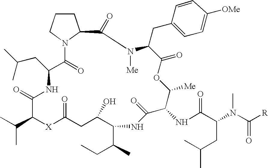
C1CCN2C1C(=O)N([Me])C(CC1=CC=C([OMe])C=C1)C(=O)OC([Me])C(NC(C(CC(C)C)N(C)C(=O)[R])=O)C(=O)NC(C(C)CC)C(O)CC(=O)[X]C(C(C)C)C(=O)NC(CC(C)C)C2=O
